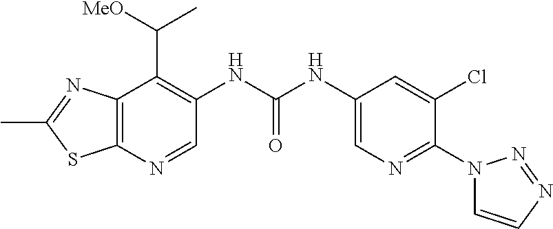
C12=C(N=CC(NC(NC3=CN=C(N4C=CN=N4)C(Cl)=C3)=O)=C1C([MeO])C)SC(C)=N2
